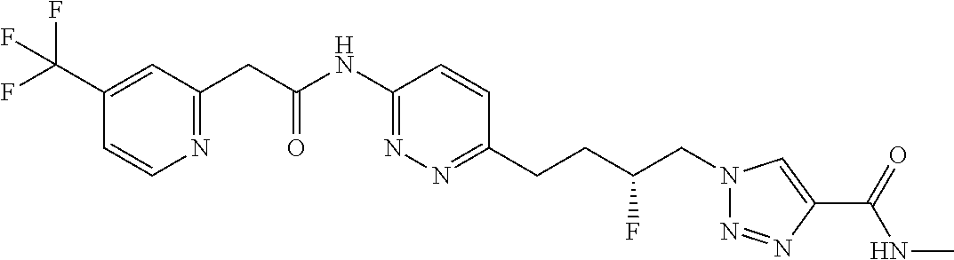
C(C1=CC(CC(NC2=NN=C(CCC(CN3N=NC(C(=O)NC)=C3)F)C=C2)=O)=NC=C1)(F)(F)F
